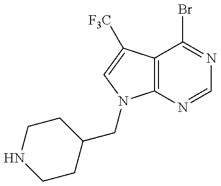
C1CC(CN2C3=C(C([F3C])=C2)C(Br)=NC=N3)CCN1
